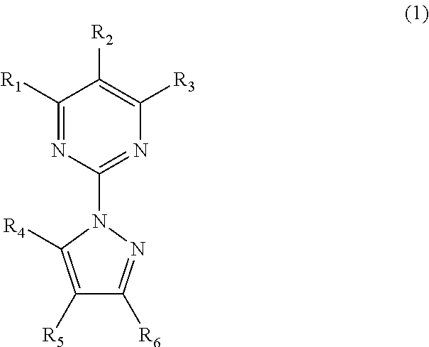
C1([R1])=NC(N2C([R4])=C([R5])C([R6])=N2)=NC([R3])=C1[R2]
